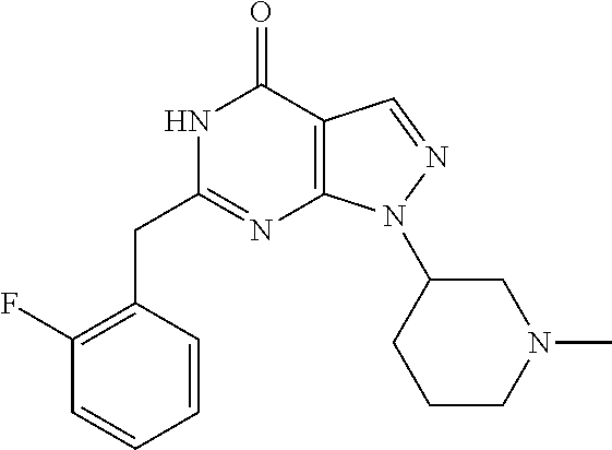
N1C(CC2=C(F)C=CC=C2)=NC2=C(C1=O)C=NN2C1CCCN(C)C1
